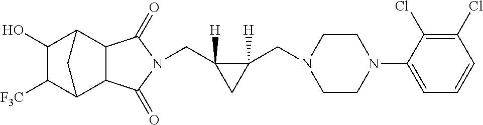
C(C1([H])C(CN2CCN(C3=CC=CC(Cl)=C3Cl)CC2)([H])C1)N1C(=O)C2C3C([F3C])C(O)C(C2C1=O)C3
